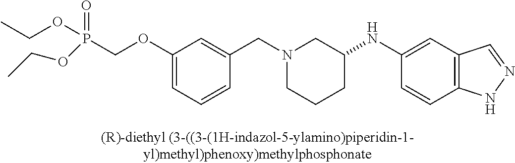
N1(CC2=CC(OCP(OCC)(=O)OCC)=CC=C2)CCCC(NC2=CC3=C(C=C2)NN=C3)C1
